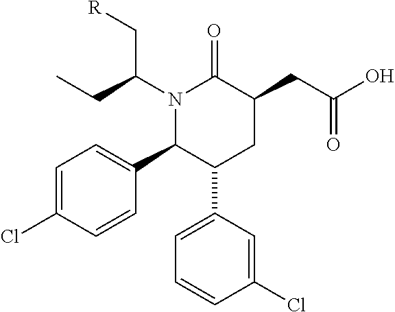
C1=C(Cl)C=CC(C2C(C3=CC=CC(Cl)=C3)CC(CC(O)=O)C(=O)N2C(CC)C[R])=C1
